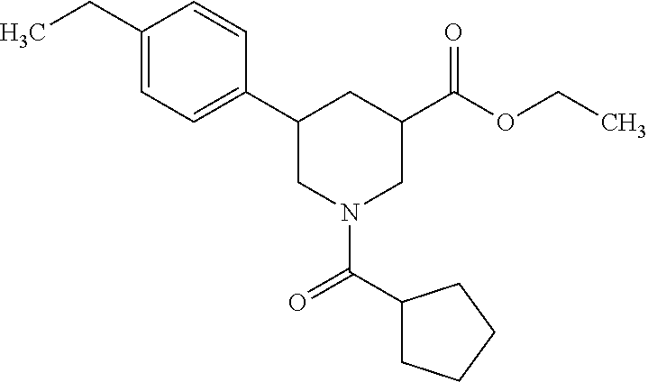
CCC1=CC=C(C2CN(C(=O)C3CCCC3)CC(C(OCC)=O)C2)C=C1
